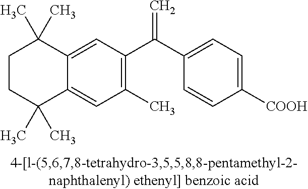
C1CC(C)(C)C2=CC(C)=C(C(C3=CC=C([COOH])C=C3)=C)C=C2C1(C)C
